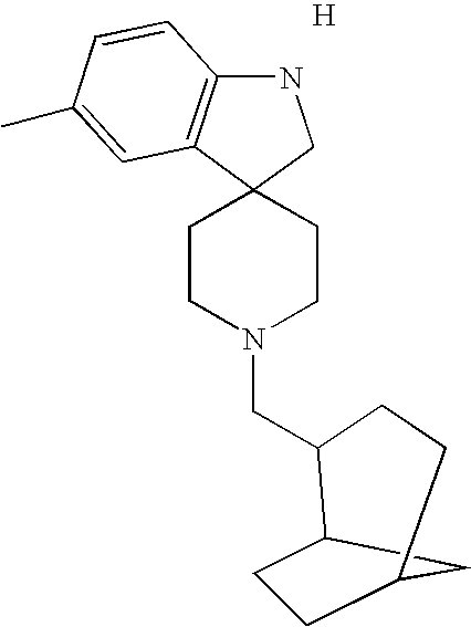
N1C2=C(C3(C1)CCN(CC1CCC4CCC1C4)CC3)C=C(C)C=C2.[H]
